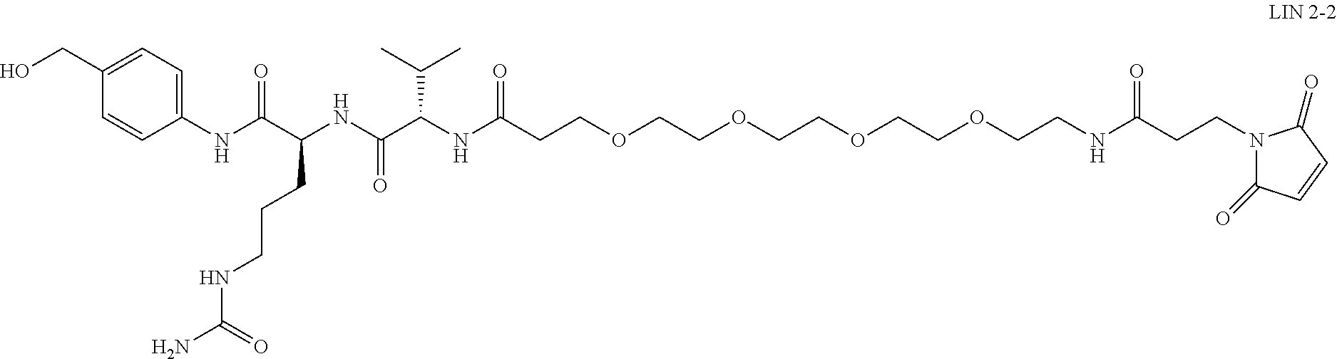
C(NC(C(NC(CCOCCOCCOCCOCCNC(CCN1C(=O)C=CC1=O)=O)=O)C(C)C)=O)(C(=O)NC1=CC=C(CO)C=C1)CCCNC(N)=O
